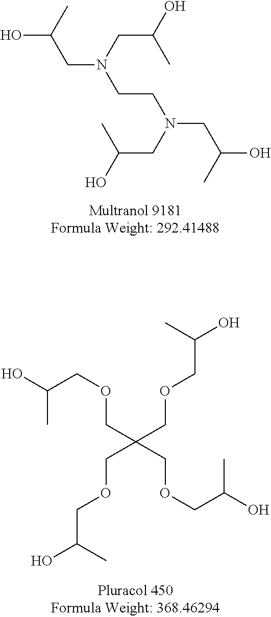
OC(CN(CCN(CC(O)C)CC(O)C)CC(O)C)C.OC(COCC(COCC(O)C)(COCC(O)C)COCC(O)C)C
